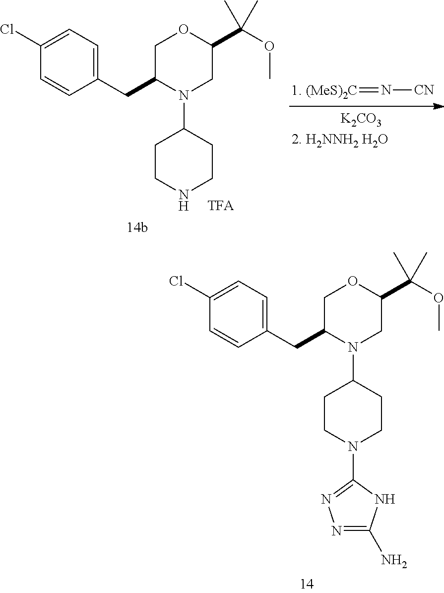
C1(CC2COC(C(OC)(C)C)CN2C2CCNCC2)=CC=C(Cl)C=C1.[1. (MeS)2C]=N[CN].[K2CO3].[2. H2NNH2 H2O].C1(CC2COC(C(OC)(C)C)CN2C2CCN(C3=NN=C(N)N3)CC2)=CC=C(Cl)C=C1
